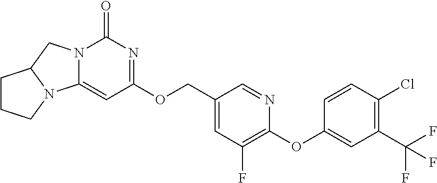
C1CCN2C1CN1C2=CC(OCC2=CC(F)=C(OC3=CC(C(F)(F)F)=C(Cl)C=C3)N=C2)=NC1=O
